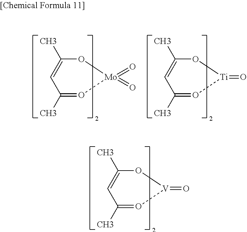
C1(C)=O[V](=O)OC(C)=C1.C1(C)=O[Mo](=O)(=O)OC(C)=C1.C1(C)=O[Ti](=O)OC(C)=C1
